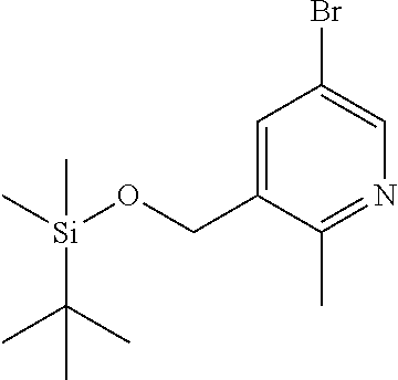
C1=C(CO[Si](C)(C(C)(C)C)C)C(C)=NC=C1Br
